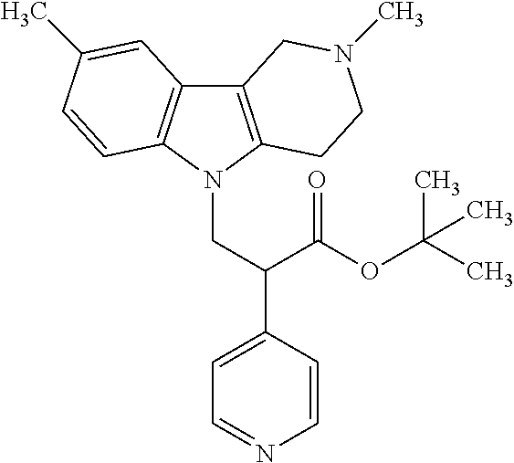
C12=C(N(CC(C3=CC=NC=C3)C(OC(C)(C)C)=O)C3=C1C=C(C)C=C3)CCN(C)C2
